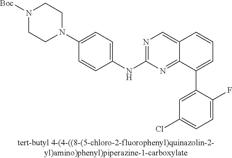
N1([Boc])CCN(C2=CC=C(NC3=NC=C4C(=N3)C(C3=CC(Cl)=CC=C3F)=CC=C4)C=C2)CC1
